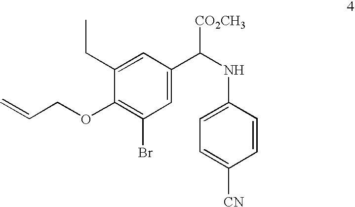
C1(OCC=C)=C(Br)C=C(C(NC2=CC=C([CN])C=C2)[CO2CH3])C=C1CC
